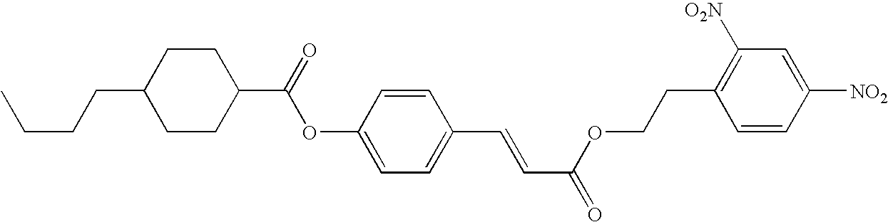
CCCCC1CCC(C(OC2=CC=C(C=CC(OCCC3=C([O2N])C=C([NO2])C=C3)=O)C=C2)=O)CC1
